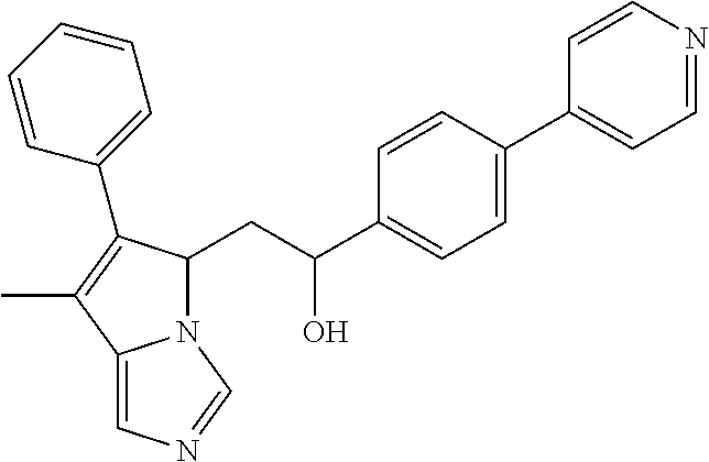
C1=CC(C2=CC=NC=C2)=CC=C1C(O)CC1N2C(=CN=C2)C(C)=C1C1=CC=CC=C1
